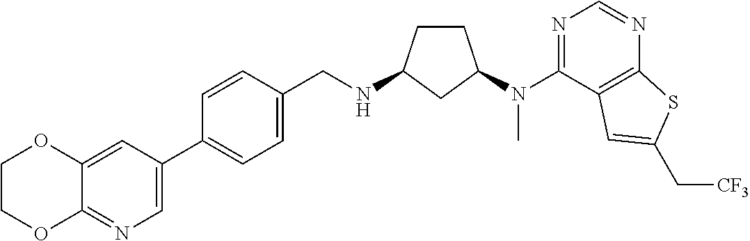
C1=CC(C2=CN=C3C(=C2)OCCO3)=CC=C1CNC1CCC(N(C2=NC=NC3=C2C=C(C[CF3])S3)C)C1
